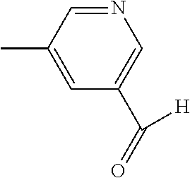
N1=CC(C)=CC(C([H])=O)=C1
